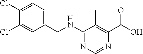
N(C1=NC=NC(C(O)=O)=C1C)CC1=CC=C(Cl)C(Cl)=C1
